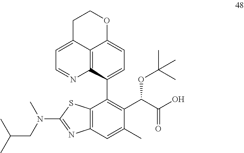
C12=C(C=C(C)C(C(C(O)=O)OC(C)(C)C)=C1C1=CC=C3C4=C1N=CC=C4CCO3)N=C(N(CC(C)C)C)S2
